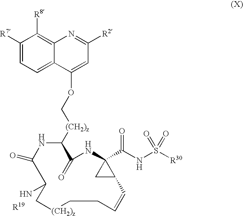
C1([R7])=CC=C2C(=C1[R8])N=C([R2])C=C2OC[(CH2)z]C1C(=O)NC2(C(NS([R30])(=O)=O)=O)CC2C=CCC[(CH2)z]CC(N)C(=O)N1
